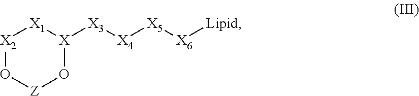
[X2]1O[Z]O[X]([X3][X4][X5][X6][Lipid])[X1]1
